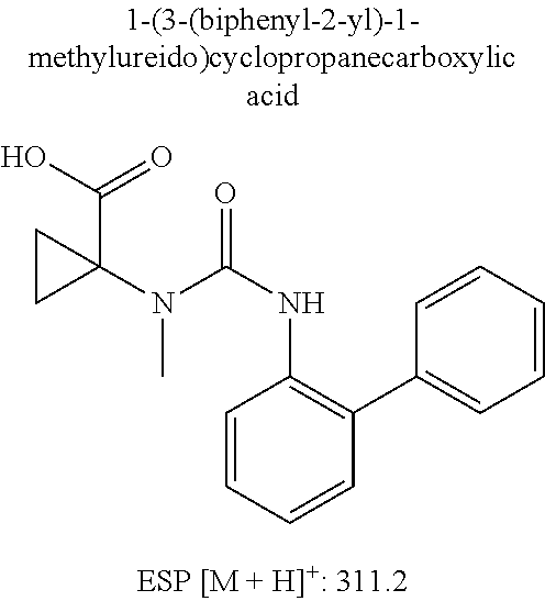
C(C1(N(C(NC2=C(C3=CC=CC=C3)C=CC=C2)=O)C)CC1)(O)=O
